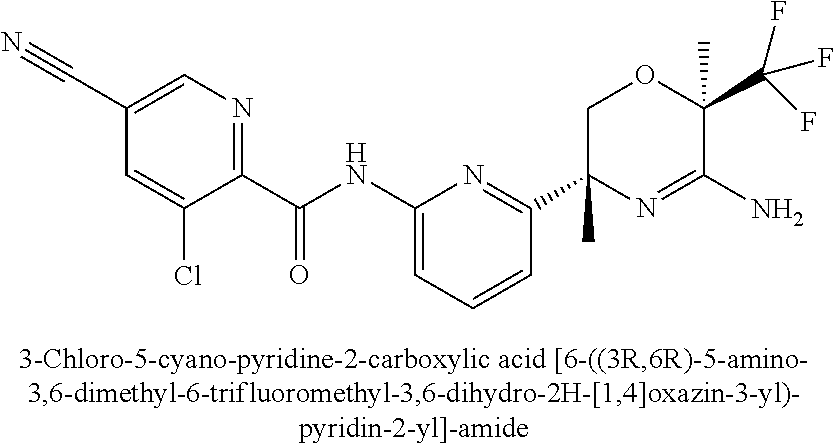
C1(C(NC2=CC=CC(C3(C)N=C(N)C(C)(C(F)(F)F)OC3)=N2)=O)=NC=C(C#N)C=C1Cl
